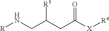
[R]NCC(CC([X][R4])=O)[R5]
